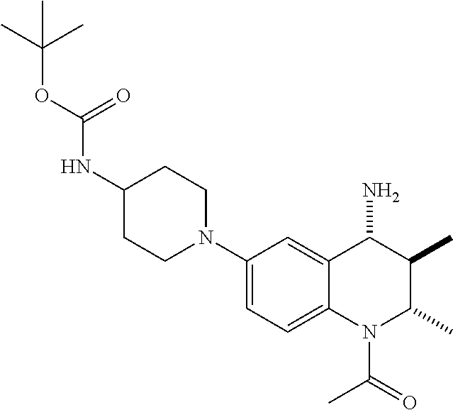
C1(N2CCC(NC(OC(C)(C)C)=O)CC2)=CC=C2C(=C1)C(N)C(C)C(C)N2C(C)=O
